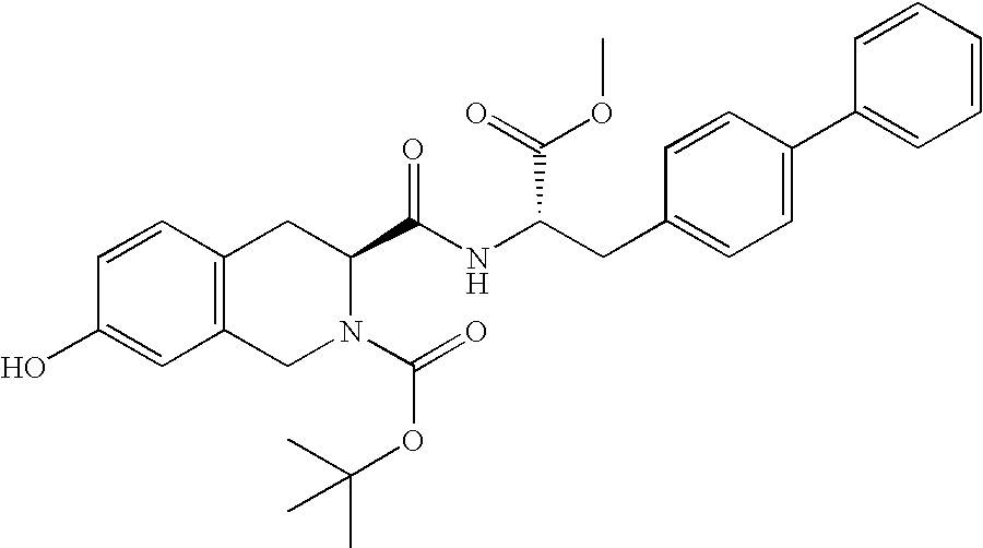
OC1=CC2=C(C=C1)CC(C(NC(CC1=CC=C(C3=CC=CC=C3)C=C1)C(=O)OC)=O)N(C(=O)OC(C)(C)C)C2
